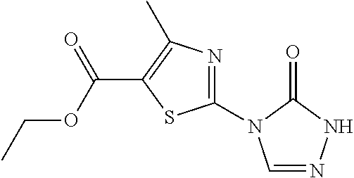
C1=NNC(=O)N1C1=NC(C)=C(C(OCC)=O)S1
